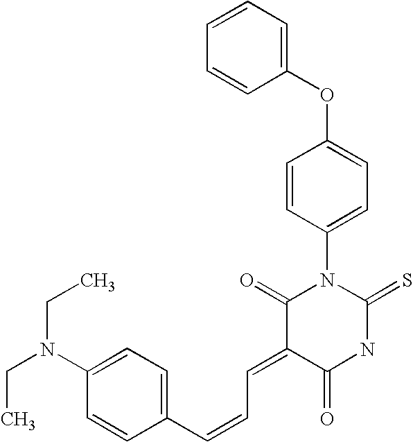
O=C1C(=CC=CC2=CC=C(N(CC)CC)C=C2)C(=O)N(C2=CC=C(OC3=CC=CC=C3)C=C2)C(=S)N1
